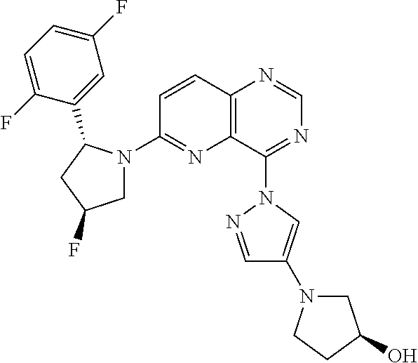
C12=C(C(N3C=C(N4CC(O)CC4)C=N3)=NC=N1)N=C(N1CC(F)CC1C1=CC(F)=CC=C1F)C=C2
